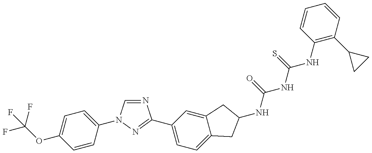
C(OC1=CC=C(N2C=NC(C3=CC=C4C(=C3)CC(NC(=O)NC(=S)NC3=C(C5CC5)C=CC=C3)C4)=N2)C=C1)(F)(F)F
